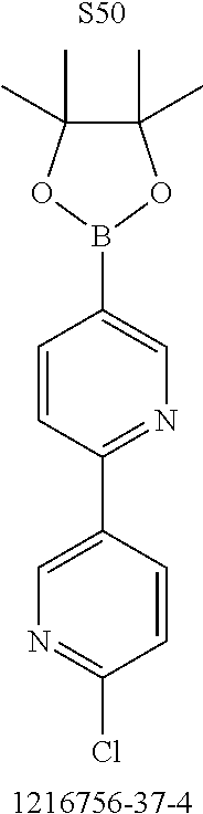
[S50].[1216756-37-4].C1=CC(C2=CN=C(Cl)C=C2)=NC=C1B1OC(C)(C)C(C)(C)O1
